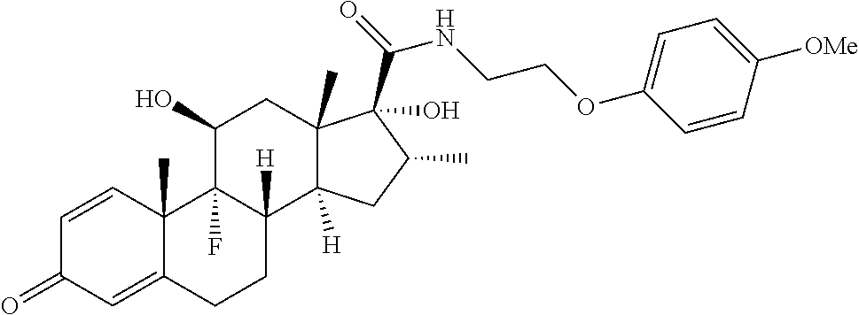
C1=CC2(C)C(=CC1=O)CCC1([H])C2(F)C(O)CC2(C)C1([H])CC(C)C2(C(=O)NCCOC1=CC=C([OMe])C=C1)O
